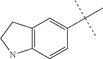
C12=C(C=CC(C(C)(C)C)=C1)NCC2
